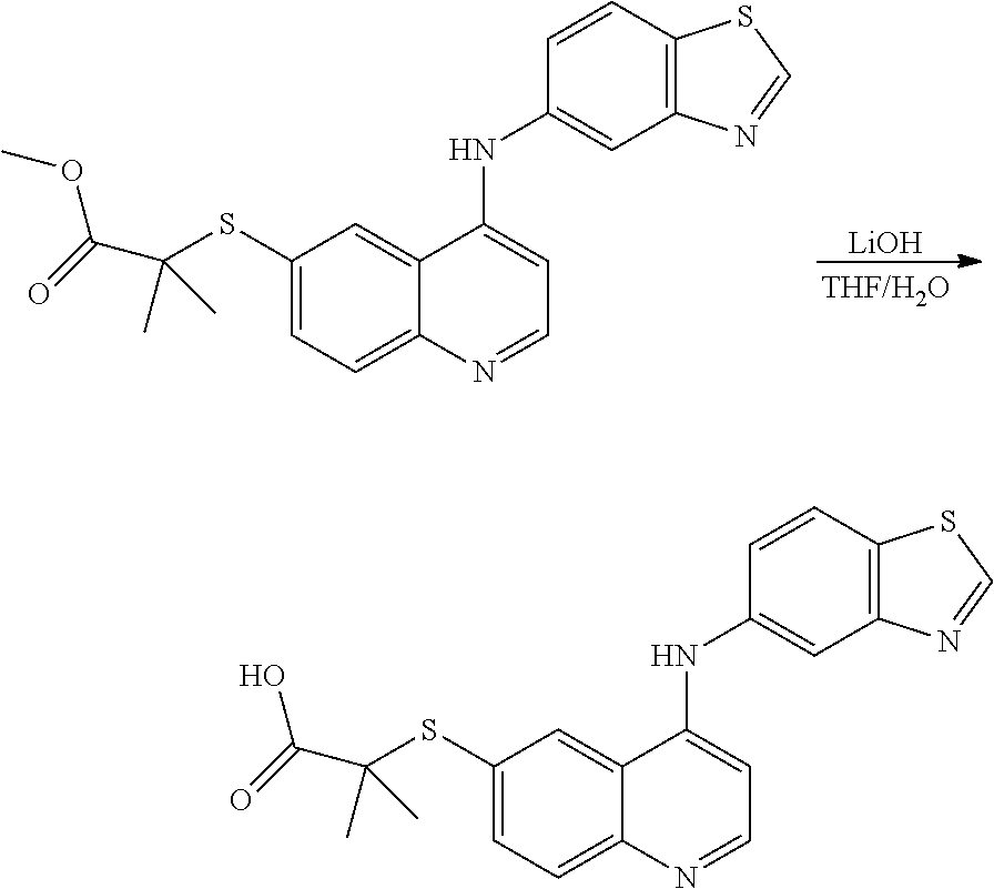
C1(SC(C(O)=O)(C)C)=CC=C2C(=C1)C(NC1=CC3=C(C=C1)SC=N3)=CC=N2.C1(SC(C(OC)=O)(C)C)=CC=C2C(=C1)C(NC1=CC3=C(C=C1)SC=N3)=CC=N2.[LiOH]
